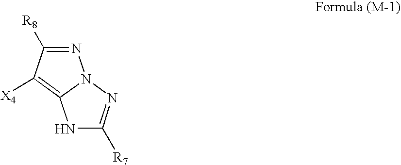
N1C([R7])=NN2C1=C([X4])C([R8])=N2
